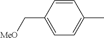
C1=CC(C[MeO])=CC=C1C
